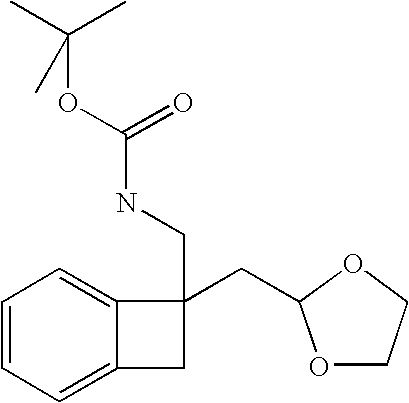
C1=CC=C2C(=C1)C(CC1OCCO1)(CNC(=O)OC(C)(C)C)C2
